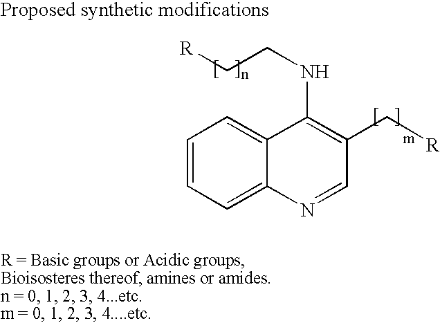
C1=CC=C2C(=C1)C(NCC[R])=C(C[R])C=N2
